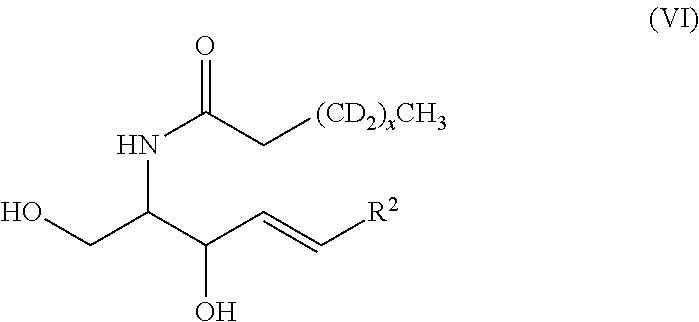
OCC(C(C=C[R2])O)NC(C[(CD2)xCH3])=O
